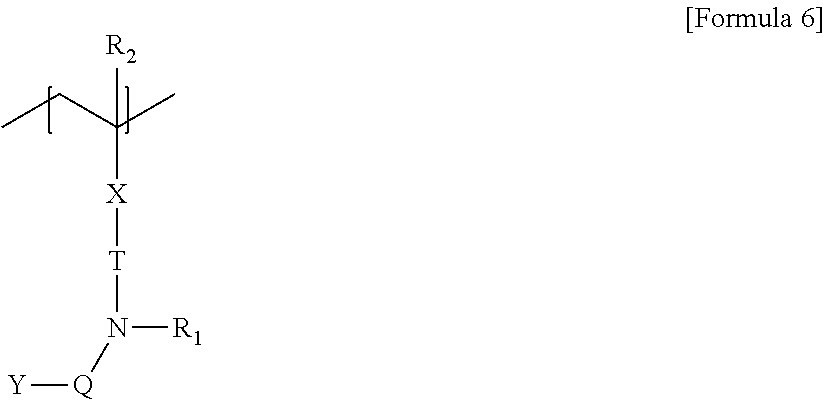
[R2]C(C)(CC)[X][T]N([R1])[Q][Y]
